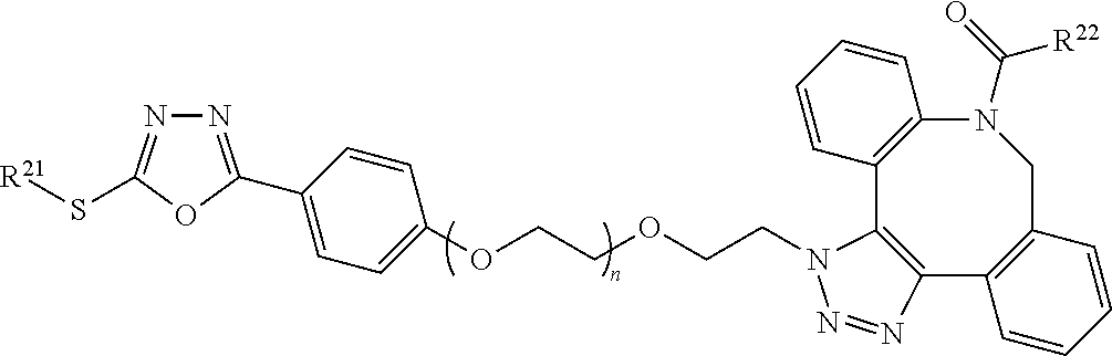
N1=C(C2=CC=C(OCCOCCN3C4=C(C5=C(CN(C(=O)[R22])C6=C4C=CC=C6)C=CC=C5)N=N3)C=C2)OC(S[R21])=N1
